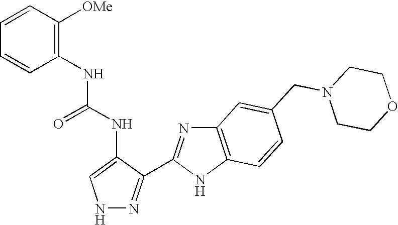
N1N=C(C2=NC3=C(N2)C=CC(CN2CCOCC2)=C3)C(NC(=O)NC2=C([OMe])C=CC=C2)=C1
